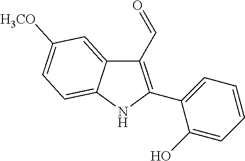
C1(C=O)=C(C2=CC=CC=C2O)NC2=CC=C([H3CO])C=C12
